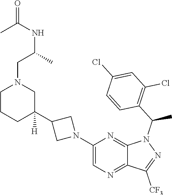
C1(N2CC(C3([H])CN(CC(NC(C)=O)C)CCC3)C2)=CN=C2C(=N1)N(C(C1=C(Cl)C=C(Cl)C=C1)C)N=C2[CF3]
